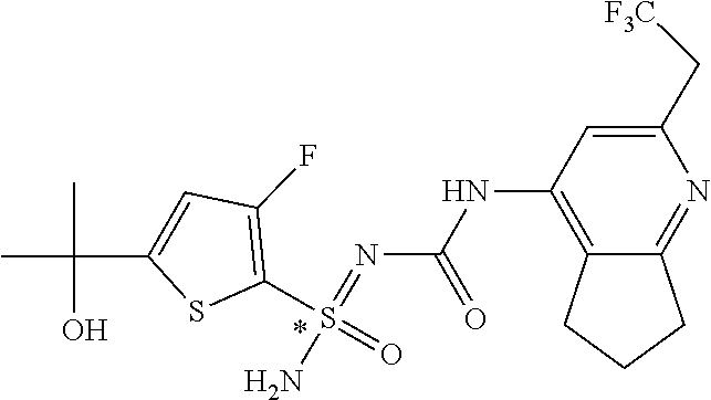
C1(NC(N=S(=O)(N)C2=C(F)C=C(C(O)(C)C)S2)=O)=C2CCCC2=NC(C[F3C])=C1
